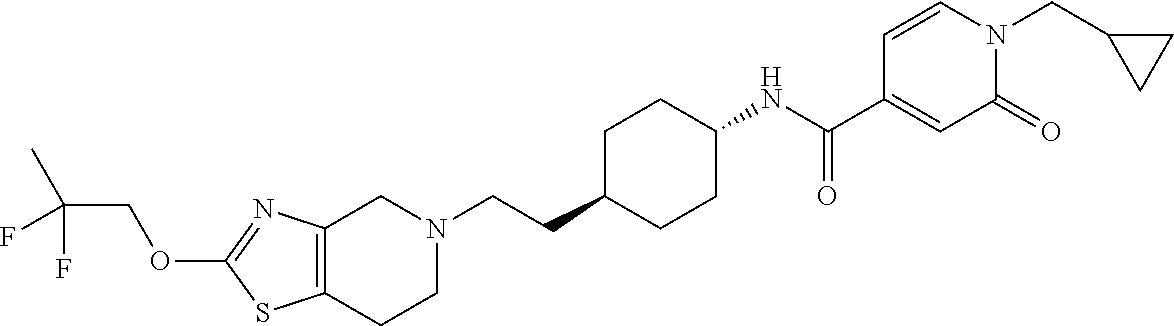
C12=C(CCN(CCC3CCC(NC(C4=CC(=O)N(CC5CC5)C=C4)=O)CC3)C1)SC(OCC(C)(F)F)=N2
